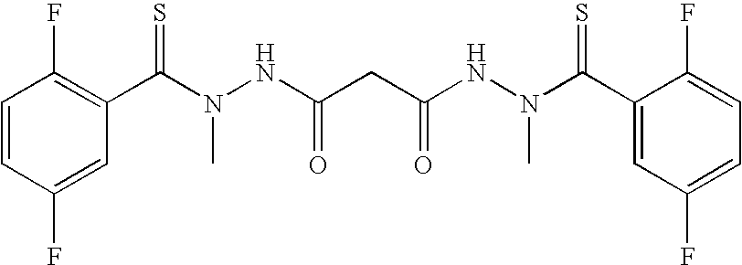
C1=CC(F)=CC(C(N(NC(CC(NN(C(C2=CC(F)=CC=C2F)=S)C)=O)=O)C)=S)=C1F
